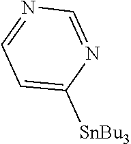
C1=C([SnBu3])N=CN=C1
